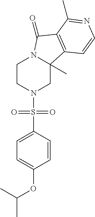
C1CN(S(C2=CC=C(OC(C)C)C=C2)(=O)=O)CC2(C)N1C(=O)C1=C2C=CN=C1C
